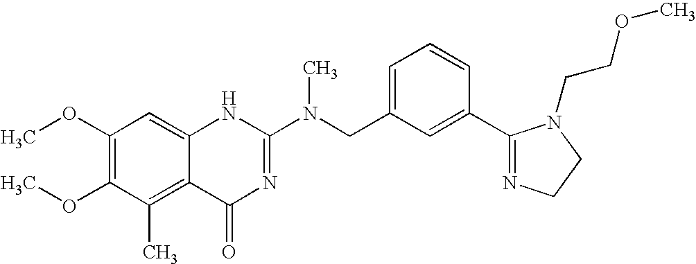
C1(OC)=C(OC)C(C)=C2C(=C1)NC(N(CC1=CC=CC(C3=NCCN3CCOC)=C1)C)=NC2=O
